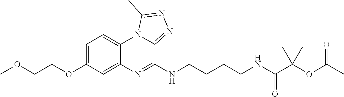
C1=C(OCCOC)C=C2C(=C1)N1C(=NN=C1C)C(NCCCCNC(C(OC(C)=O)(C)C)=O)=N2
